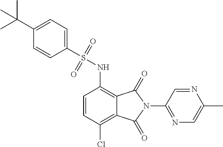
C1=CC(Cl)=C2C(=C1NS(=O)(=O)C1=CC=C(C(C)(C)C)C=C1)C(=O)N(C1=NC=C(C)N=C1)C2=O
